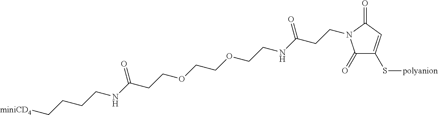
C1(=O)C(S[polyanion])=CC(=O)N1CCC(NCCOCCOCCC(NCCCC[miniCD4])=O)=O
